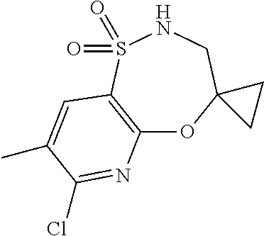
C12=C(S(=O)(=O)NCC3(O1)CC3)C=C(C)C(Cl)=N2
